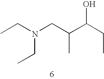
C(N(CC)CC(C(CC)O)C)C
